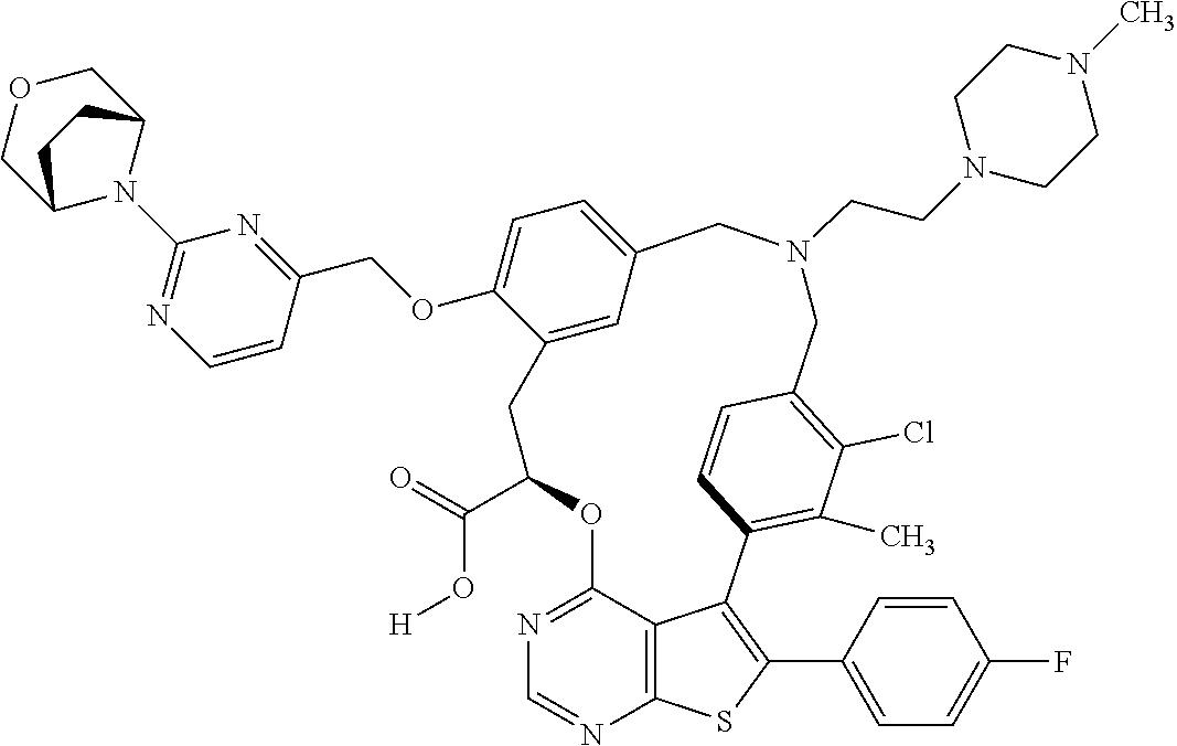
O(C1=CC=C2C=C1CC(C(O[H])=O)OC1=NC=NC3=C1C(=C(C1=CC=C(F)C=C1)S3)C1=C(C)C(Cl)=C(C=C1)CN(CCN1CCN(C)CC1)C2)CC1=NC(N2C3COCC2CC3)=NC=C1
